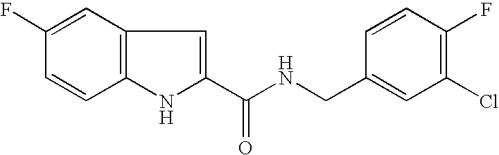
C12=C(C=C(F)C=C1)C=C(C(NCC1=CC(Cl)=C(F)C=C1)=O)N2
